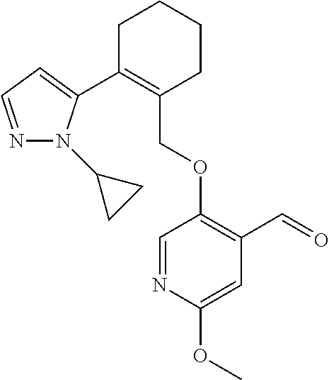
C1C(C2=CC=NN2C2CC2)=C(COC2=C(C=O)C=C(OC)N=C2)CCC1
